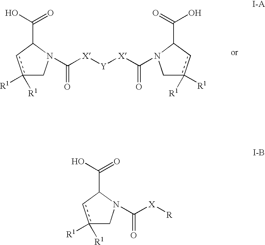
c1([R1])([R1])cC(C(O)=O)N(C([X][Y][X]C(=O)N2Cc([R1])([R1])cC2C(O)=O)=O)C1.c1([R1])([R1])cC(C(O)=O)N(C([X][R])=O)C1
